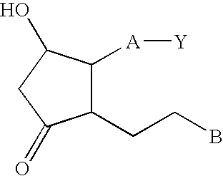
C1(CCB)C([A][Y])C(O)CC1=O
